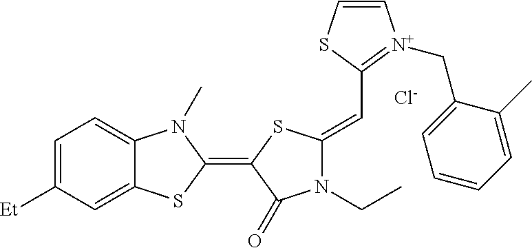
[Cl-].C1=C([Et])C=C2C(=C1)N(C)C(=C1C(=O)N(CC)C(=CC3=[N+](CC4=CC=CC=C4C)C=CS3)S1)S2
